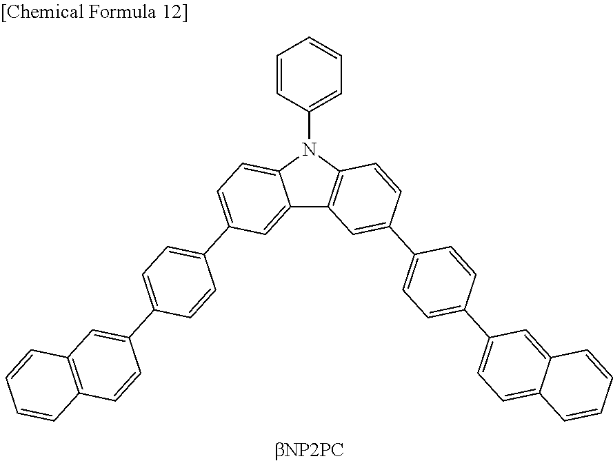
C12=CC(C3=CC=C(C4=CC5=C(C=C4)C=CC=C5)C=C3)=CC=C1N(C1=CC=CC=C1)C1=C2C=C(C2=CC=C(C3=CC=C4C(=C3)C=CC=C4)C=C2)C=C1
